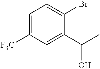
BrC1=CC=C([F3C])C=C1C(C)O
